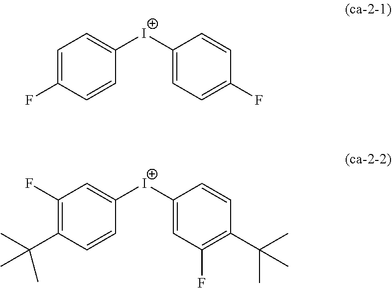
C1=C(F)C=CC([I+]C2=CC=C(F)C=C2)=C1.C1(F)=C(C(C)(C)C)C=CC([I+]C2=CC(F)=C(C(C)(C)C)C=C2)=C1
